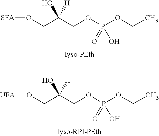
O(CC(COP(OCC)(=O)O)([H])O)[SFA].O(CC(COP(OCC)(=O)O)([H])O)[UFA]
